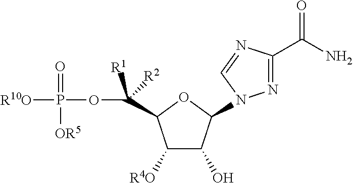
C1([R4O])C(O)C(N2N=C(C(N)=O)N=C2)OC1C([R1])([R2])OP([R10O])(=O)[OR5]
